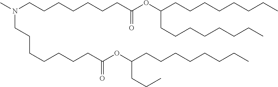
C(C(=O)OC(CCC)CCCCCCCC)CCCCCCN(CCCCCCCC(OC(CCCCCCCC)CCCCCCCC)=O)C
